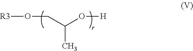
C(O[H])(CO[R3])C
